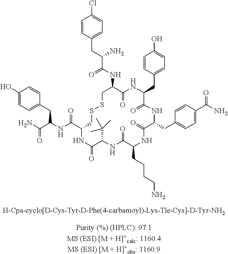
C1=CC(CC(C(NC2C(=O)NC(CC3=CC=C(O)C=C3)C(=O)NC(CC3=CC=C(C(N)=O)C=C3)C(=O)NC(CCCCN)C(=O)NC(C(C)(C)C)C(=O)NC(C(NC(C(N)=O)CC3=CC=C(O)C=C3)=O)CSSC2)=O)N)=CC=C1Cl
